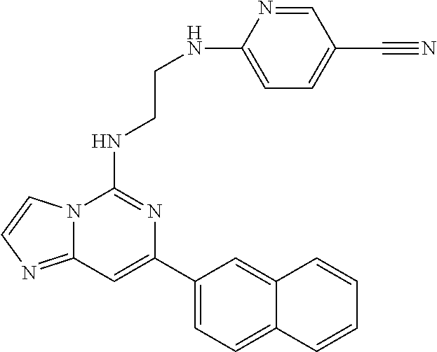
C12=NC=CN1C(NCCNC1=CC=C(C#N)C=N1)=NC(C1=CC=C3C(=C1)C=CC=C3)=C2
